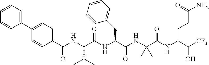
C1=CC(C(NC(C(NC(C(NC(C(NC(C([CF3])O)CCC(N)=O)=O)(C)C)=O)CC2=CC=CC=C2)=O)C(C)C)=O)=CC=C1C1=CC=CC=C1
